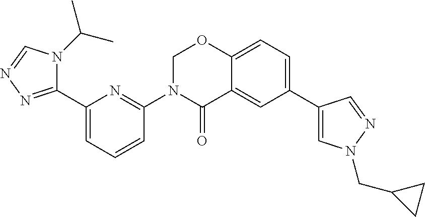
C1(C2=NN=CN2C(C)C)=CC=CC(N2C(=O)C3=CC(C4=CN(CC5CC5)N=C4)=CC=C3OC2)=N1
